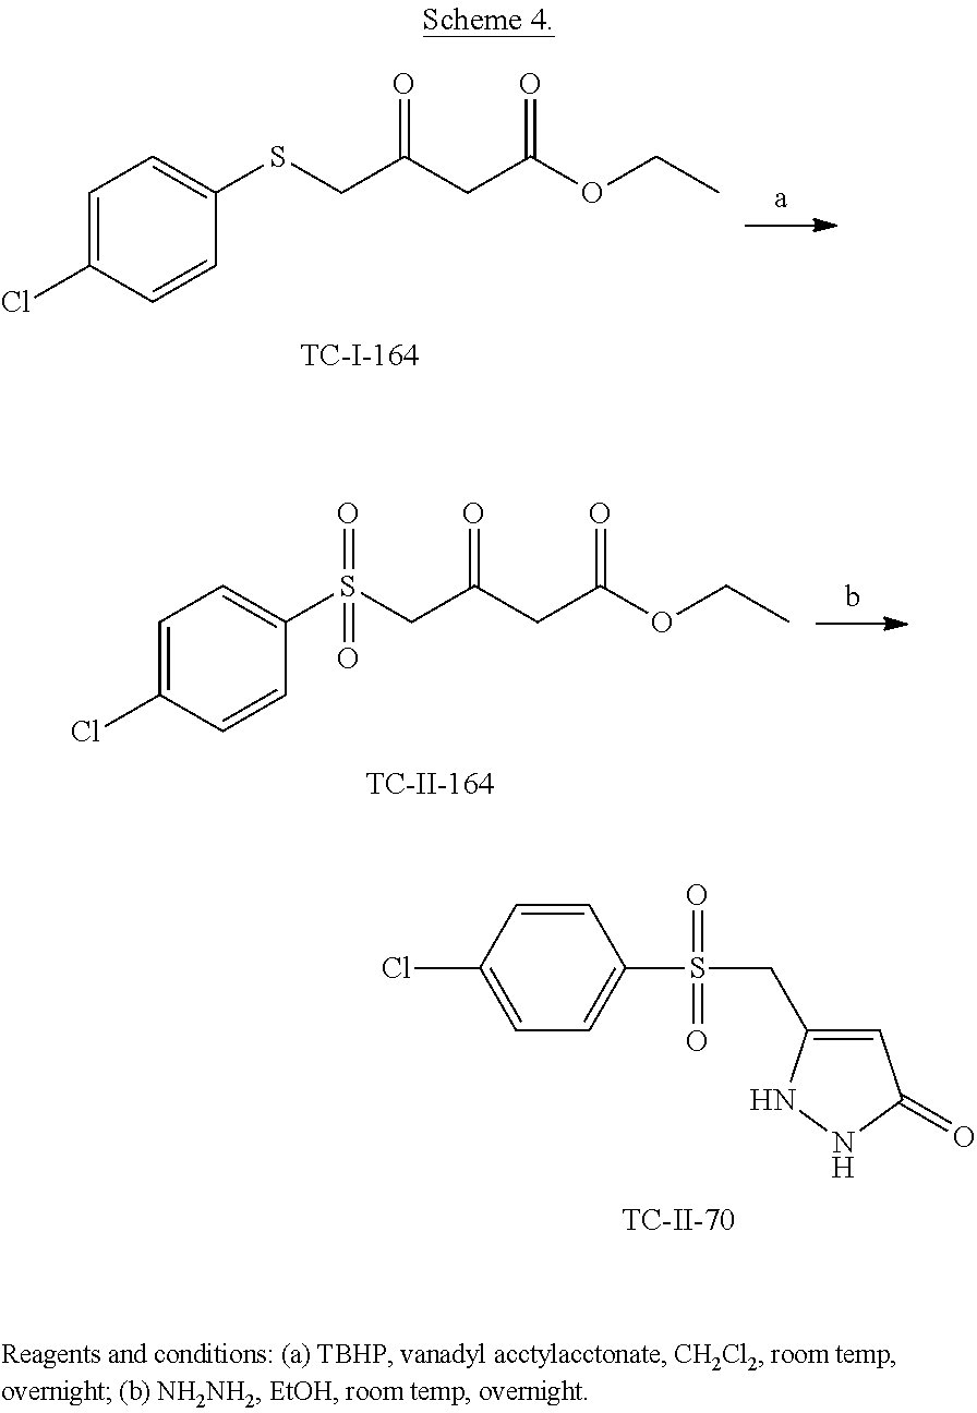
C1=CC(Cl)=CC=C1S(CC1=CC(=O)NN1)(=O)=O.C1=C(Cl)C=CC(SCC(CC(OCC)=O)=O)=C1.C1=C(Cl)C=CC(S(CC(CC(OCC)=O)=O)(=O)=O)=C1
